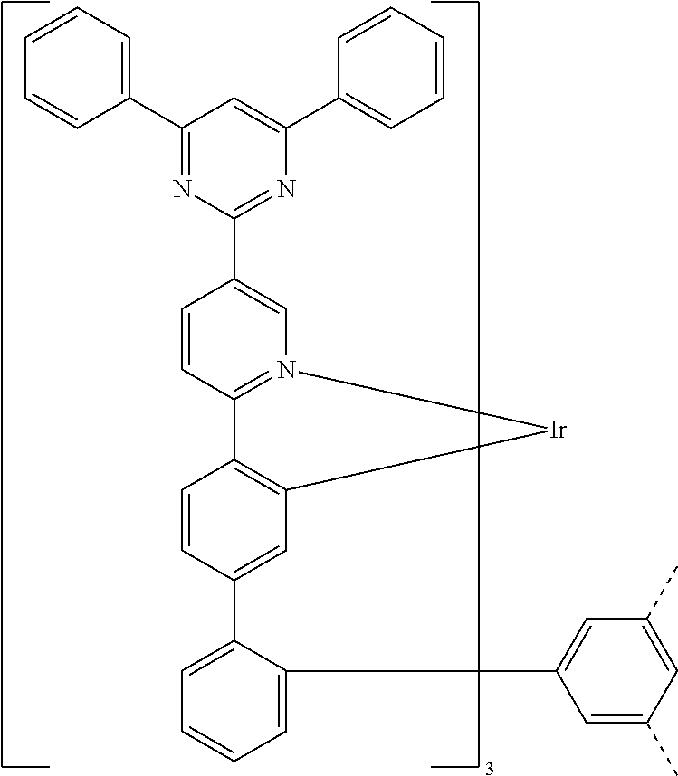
C1=C(C2=CC3=C(C=C2)C2=N(C=C(C4=NC(C5=CC=CC=C5)=CC(C5=CC=CC=C5)=N4)C=C2)[Ir]3)C(C2=CC(C)=CC(C)=C2)=CC=C1
